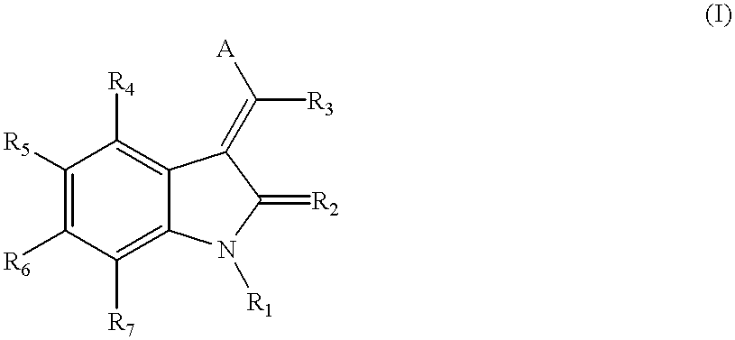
C1([R5])=C([R6])C([R7])=C2C(=C1[R4])C(=C([A])[R3])C(=[R2])N2[R1]
